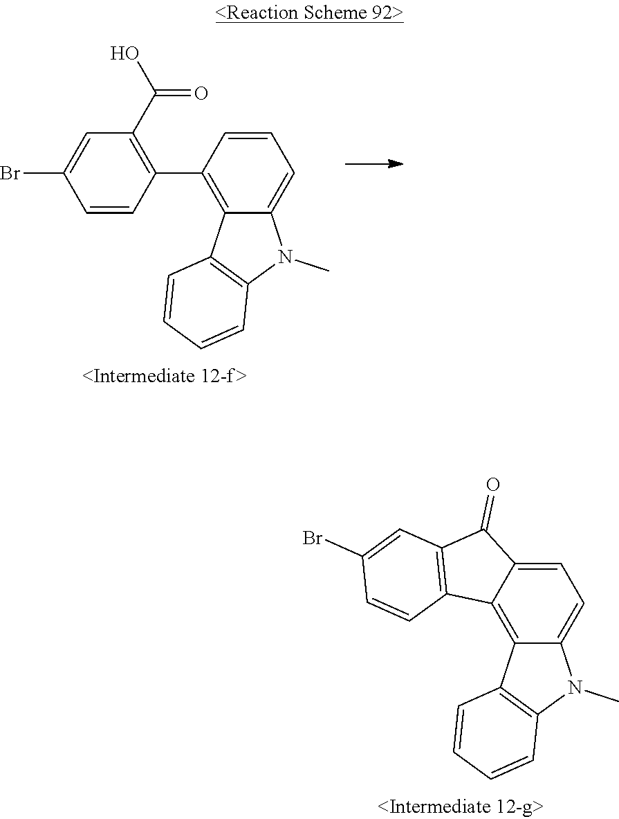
C12=C3C(=CC=C1C(=O)C1=C2C=CC(Br)=C1)N(C)C1=C3C=CC=C1.C1(C(O)=O)=C(C2=C3C(=CC=C2)N(C)C2=C3C=CC=C2)C=CC(Br)=C1
